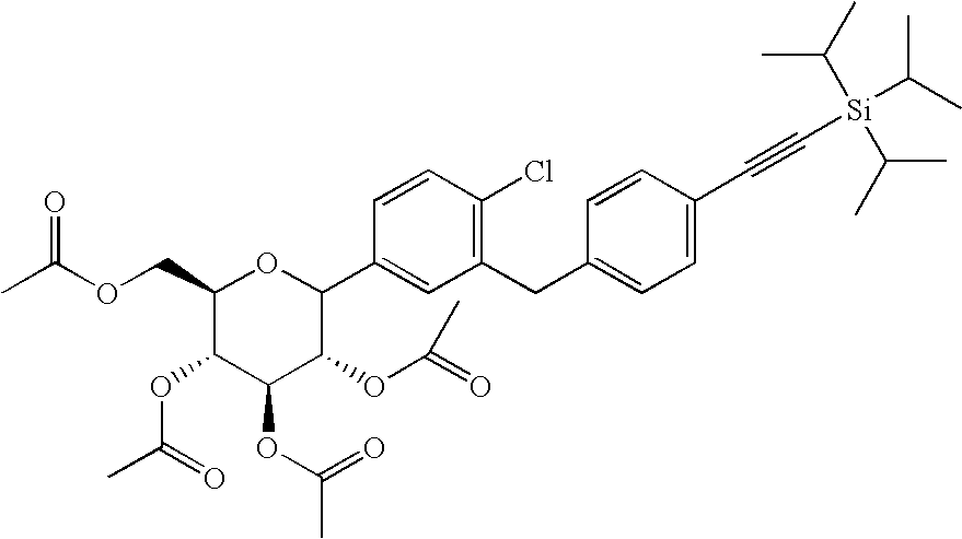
C1(COC(=O)C)C(OC(C)=O)C(OC(C)=O)C(OC(=O)C)C(C2=CC(CC3=CC=C(C#C[Si](C(C)C)(C(C)C)C(C)C)C=C3)=C(Cl)C=C2)O1
